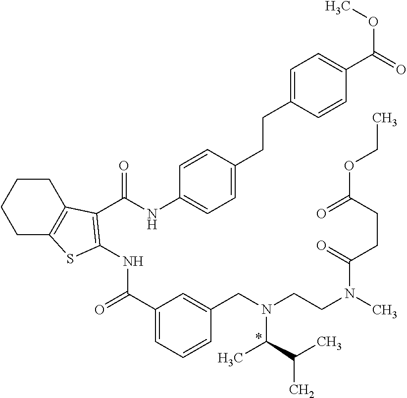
C1(C(=O)NC2=C(C(=O)NC3=CC=C(CCC4=CC=C(C(OC)=O)C=C4)C=C3)C3=C(CCCC3)S2)=CC=CC(CN(CCN(C)C(CCC(=O)OCC)=O)C(C)C(C)C)=C1.*
